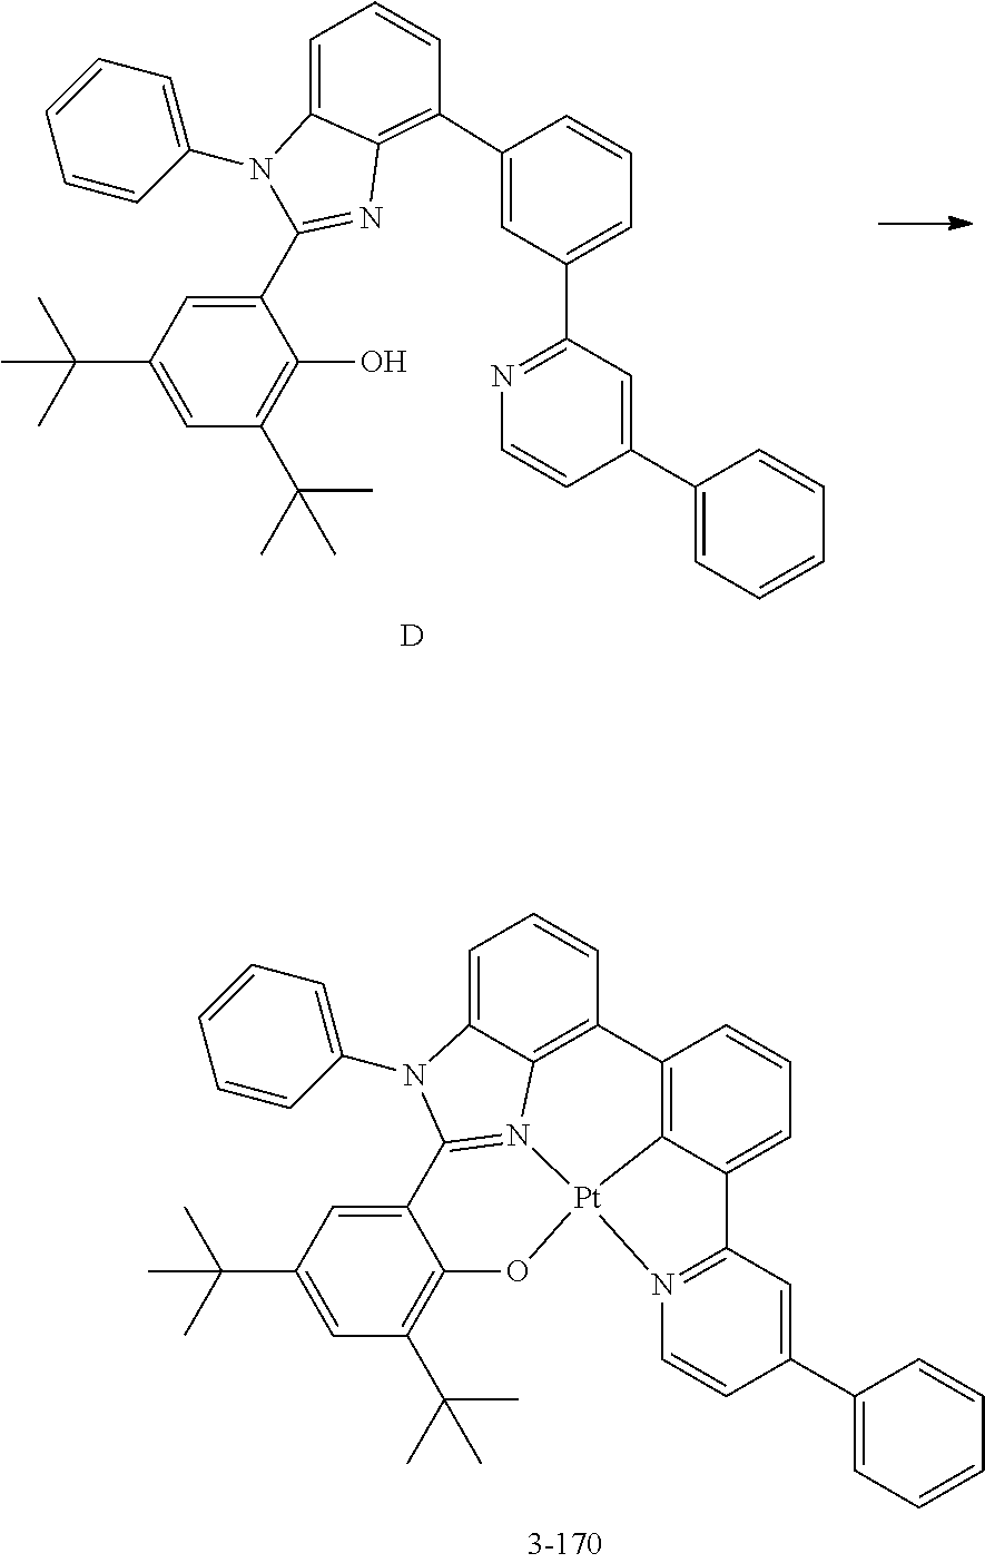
C1(C(C)(C)C)=CC(C(C)(C)C)=C(O)C(C2=NC3=C(C4=CC(C5=NC=CC(C6=CC=CC=C6)=C5)=CC=C4)C=CC=C3N2C2=CC=CC=C2)=C1.[D].C1(C(C)(C)C)=CC(C(C)(C)C)=C2C(=C1)C1=N3C4=C(C=CC=C4N1C1=CC=CC=C1)C1=C4C(=CC=C1)C1=N(C=CC(C5=CC=CC=C5)=C1)[Pt]34O2
